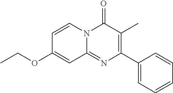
C1=CN2C(=NC(C3=CC=CC=C3)=C(C)C2=O)C=C1OCC
